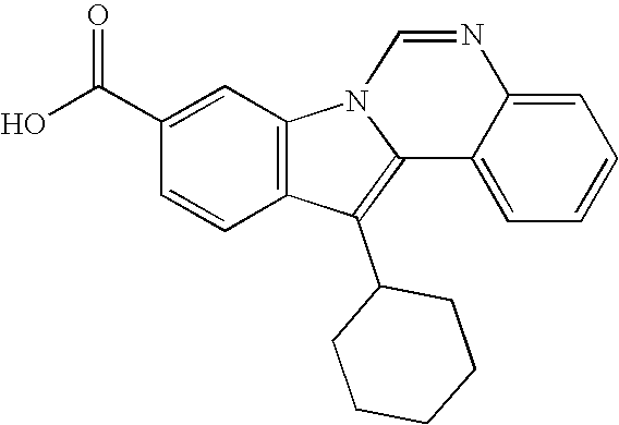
C1(C(O)=O)=CC2=C(C=C1)C(C1CCCCC1)=C1N2C=NC2=CC=CC=C12
